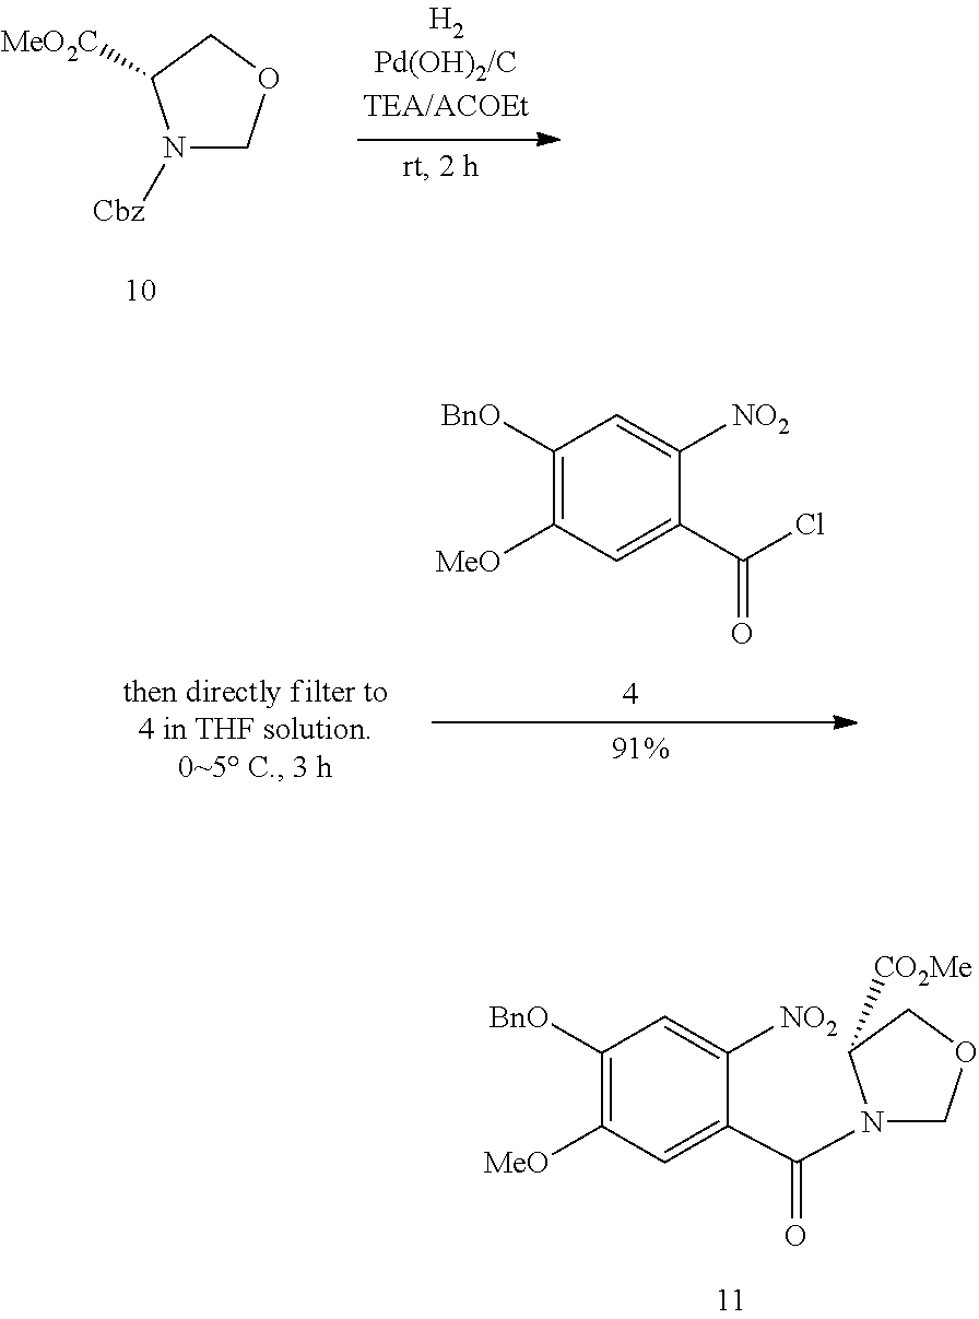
C1([BnO])=C([MeO])C=C(C(Cl)=O)C([NO2])=C1.N1([Cbz])COCC1[MeO2C].C1([BnO])=C([MeO])C=C(C(=O)N2COCC2[CO2Me])C([NO2])=C1
